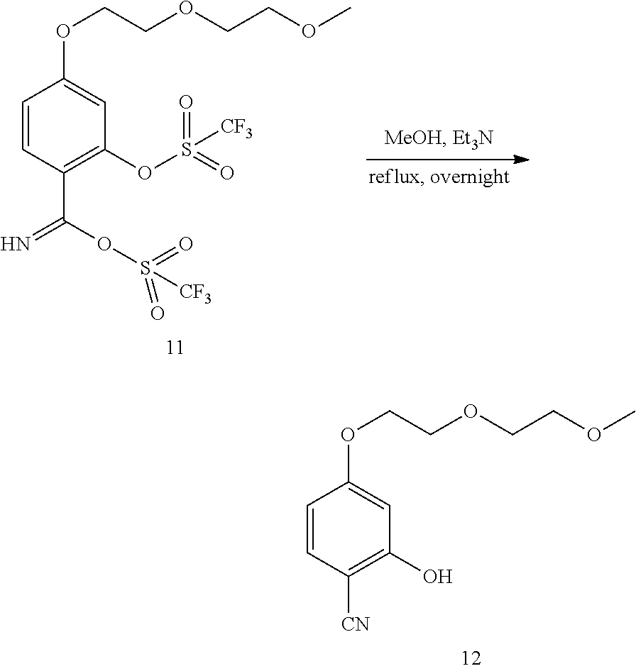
C1=CC(C(OS(=O)(=O)[CF3])=N)=C(OS(=O)(=O)[CF3])C=C1OCCOCCOC.C1=CC([CN])=C(O)C=C1OCCOCCOC
